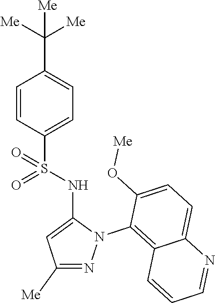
C1=CC(S(NC2=CC([Me])=NN2C2=C3C(=CC=C2O[Me])N=CC=C3)(=O)=O)=CC=C1C([Me])([Me])[Me]
